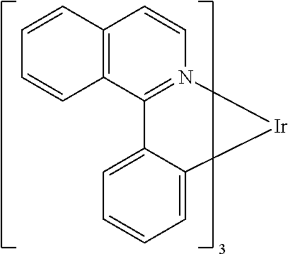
C12=C(C=CN3=C1C1=CC=CC=C1[Ir]3)C=CC=C2
